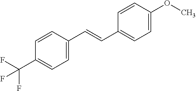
C(C1=CC=C(OC)C=C1)=CC1=CC=C(C(F)(F)F)C=C1
